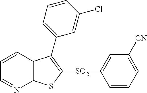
C1=CC2=C(N=C1)SC([SO2]C1=CC([CN])=CC=C1)=C2C1=CC=CC(Cl)=C1
